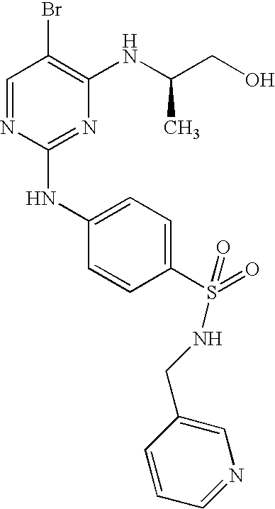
C1=NC(NC2=CC=C(S(=O)(NCC3=CN=CC=C3)=O)C=C2)=NC(NC(CO)C)=C1Br
